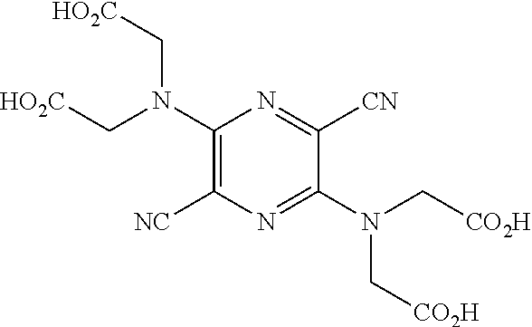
[HO2C]CN(C[HO2C])C1=C([NC])N=C(N(C[CO2H])C[CO2H])C([CN])=N1
